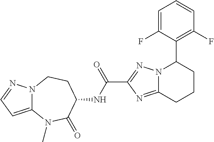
N12C(=CC=N1)N(C)C(=O)C(NC(C1=NN3C(=N1)CCCC3C1=C(F)C=CC=C1F)=O)CC2
